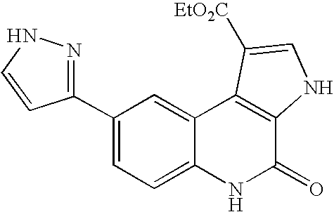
C1(C2=NNC=C2)=CC=C2C(=C1)C1=C(C(=O)N2)NC=C1[EtO2C]
